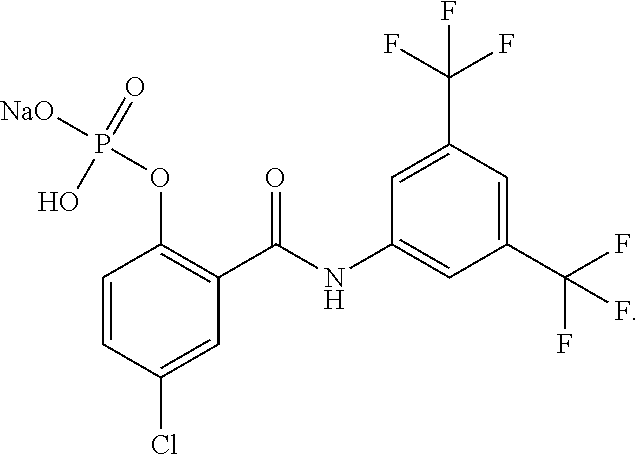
C1=CC(Cl)=CC(C(NC2=CC(C(F)(F)F)=CC(C(F)(F)F)=C2)=O)=C1OP([NaO])(O)=O
